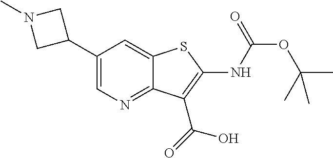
C12=CC(C3CN(C)C3)=CN=C1C(C(O)=O)=C(NC(OC(C)(C)C)=O)S2
